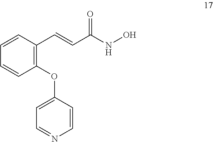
C1(OC2=CC=NC=C2)=C(C=CC(NO)=O)C=CC=C1
